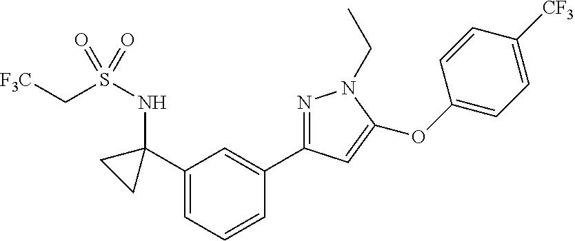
C1(C2(NS(C[F3C])(=O)=O)CC2)=CC=CC(C2=NN(CC)C(OC3=CC=C([CF3])C=C3)=C2)=C1
